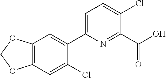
O1COC2=C1C=C(C1=CC=C(Cl)C(C(O)=O)=N1)C(Cl)=C2
